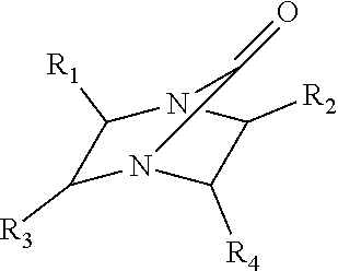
C1([R3])N2C([R4])C([R2])N(C1[R1])C2=O
